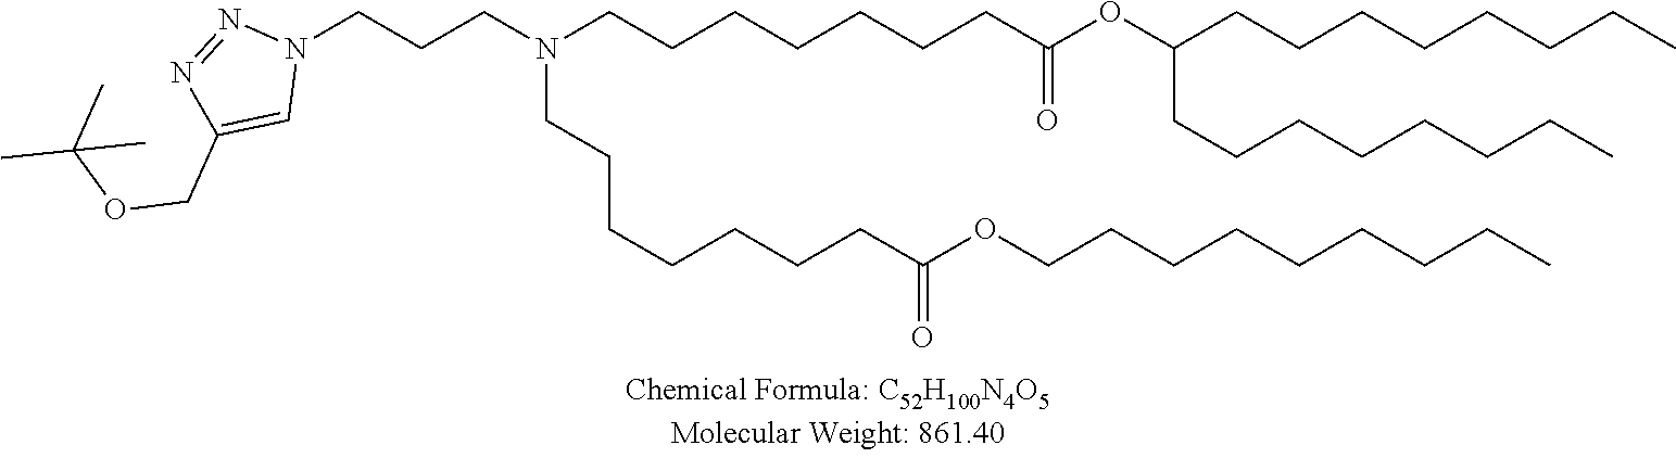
N1(CCCN(CCCCCCCC(OC(CCCCCCCC)CCCCCCCC)=O)CCCCCCCC(OCCCCCCCCC)=O)N=NC(COC(C)(C)C)=C1
